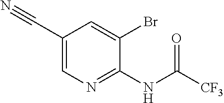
C1(C#N)=CN=C(NC(=O)[CF3])C(Br)=C1
